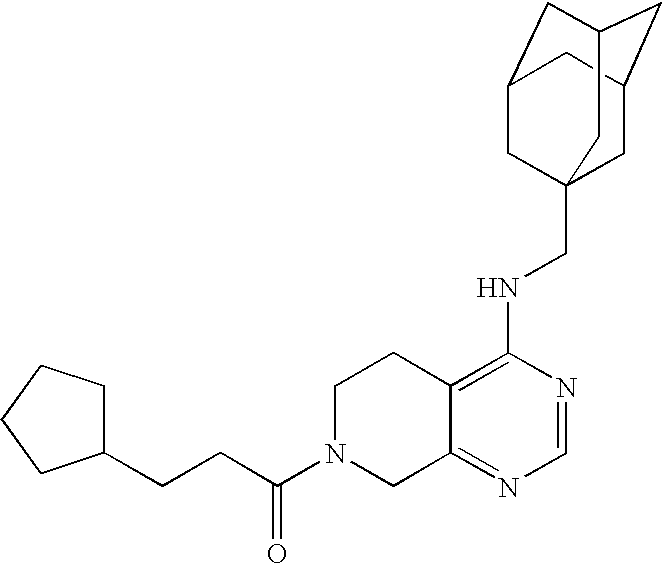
C12=C(NCC34CC5CC(CC(C3)C5)C4)N=CN=C1CN(C(CCC1CCCC1)=O)CC2
